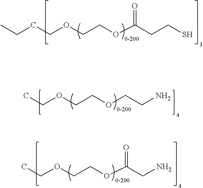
CCCCOCCOC(CCS)=O.CCOCCOCCN.CCOCCOC(CN)=O
